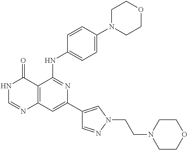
C12=C(C=C(C3=CN(CCN4CCOCC4)N=C3)N=C1NC1=CC=C(N3CCOCC3)C=C1)N=CNC2=O
